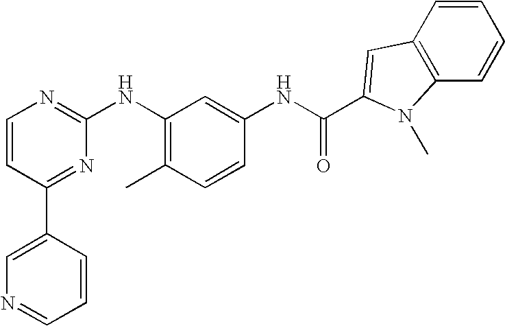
C1=CC(C2=CN=CC=C2)=NC(NC2=C(C)C=CC(NC(=O)C3=CC4=C(C=CC=C4)N3C)=C2)=N1
